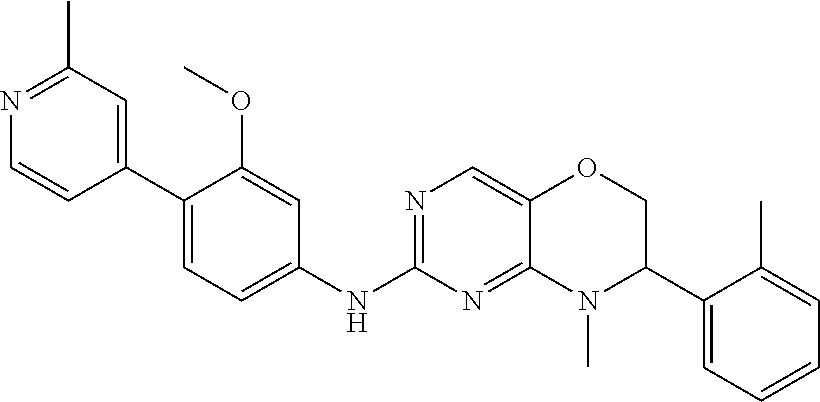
N1=C(C)C=C(C2=CC=C(NC3=NC=C4C(=N3)N(C)C(C3=CC=CC=C3C)CO4)C=C2OC)C=C1
